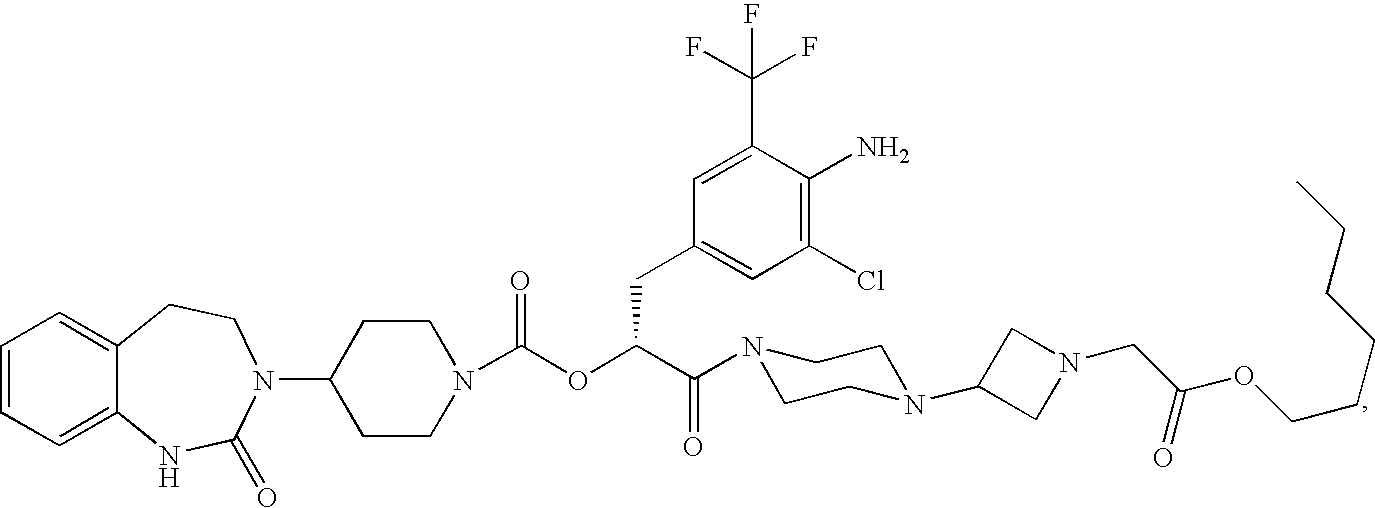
C1=CC=C2C(=C1)CCN(C1CCN(C(OC(C(=O)N3CCN(C4CN(CC(OCCCCCC)=O)C4)CC3)CC3=CC(Cl)=C(N)C(C(F)(F)F)=C3)=O)CC1)C(=O)N2
